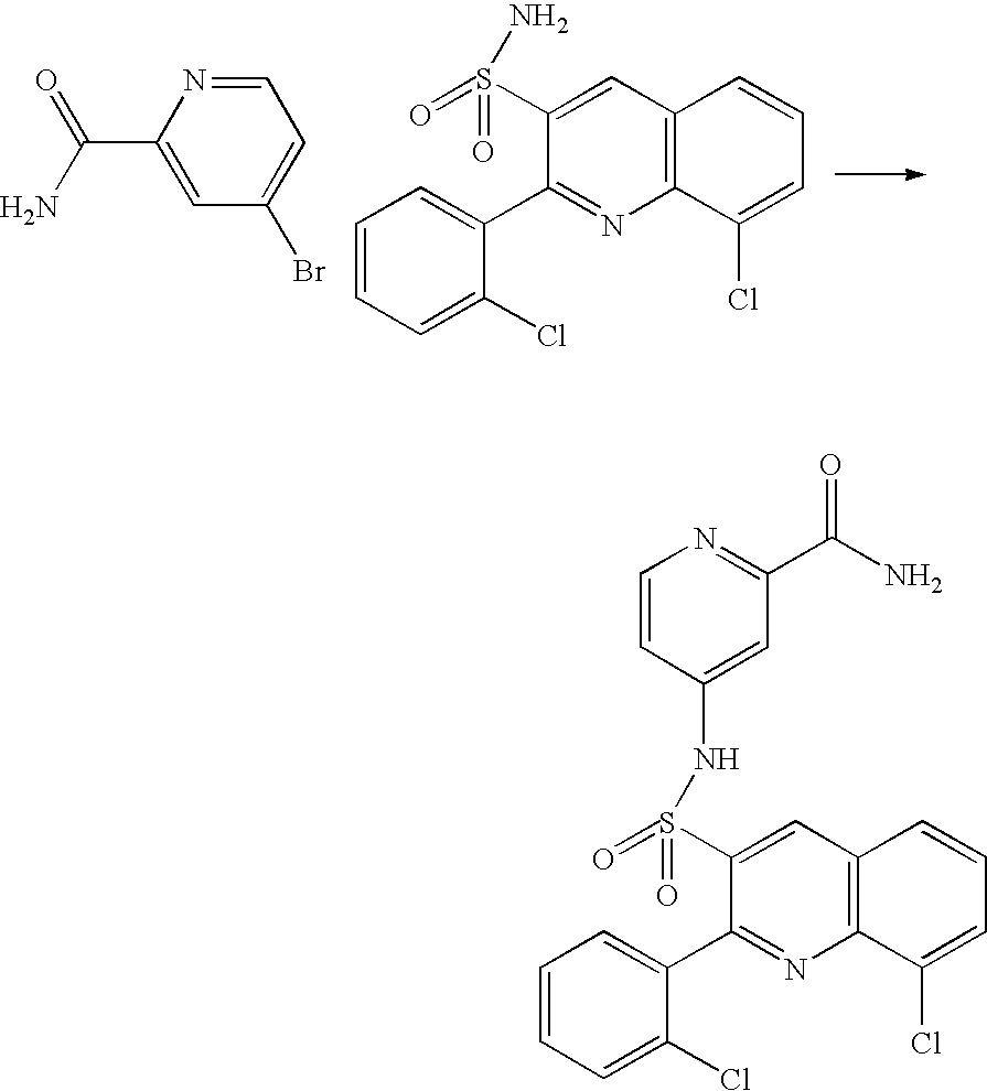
O=C(N)C1=CC(Br)=CC=N1.C1=CC=C(Cl)C(C2=NC3=C(C=C2S(=O)(N)=O)C=CC=C3Cl)=C1.C1=CC=C(Cl)C(C2=NC3=C(C=C2S(=O)(NC2=CC(C(N)=O)=NC=C2)=O)C=CC=C3Cl)=C1
